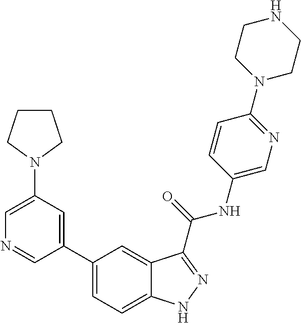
C1(N2CCCC2)=CN=CC(C2=CC=C3C(=C2)C(C(NC2=CN=C(N4CCNCC4)C=C2)=O)=NN3)=C1
